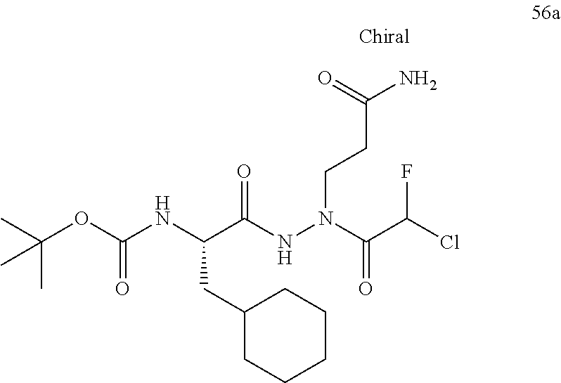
C(C(NN(CCC(N)=O)C(C(Cl)F)=O)=O)(NC(OC(C)(C)C)=O)CC1CCCCC1
